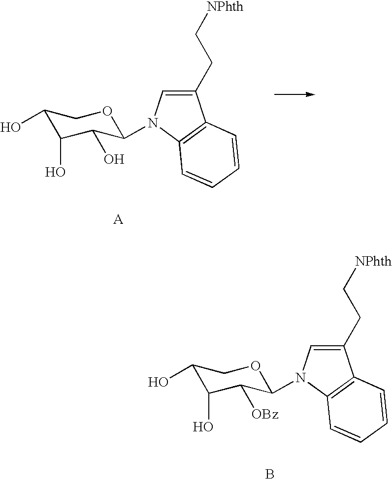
C1(O)C(O)C(O)C(N2C=C(CC[NPhth])C3=C2C=CC=C3)OC1.[A].C1(O)C(O)C([OBz])C(N2C=C(CC[NPhth])C3=C2C=CC=C3)OC1.B
